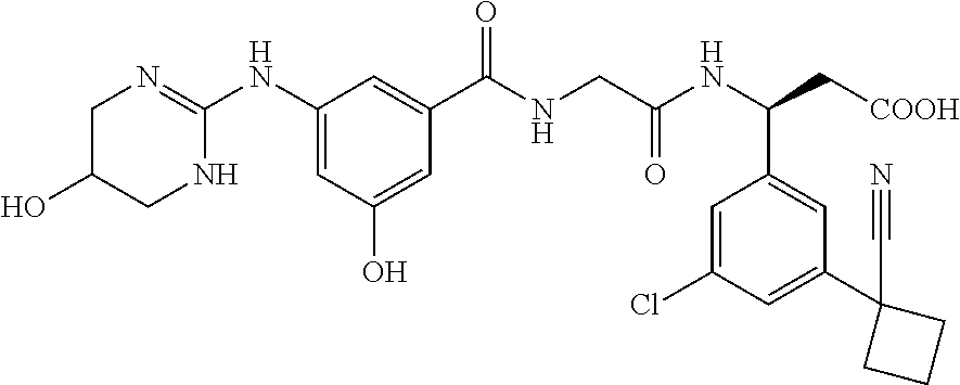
C1(NC2=NCC(O)CN2)=CC(O)=CC(C(NCC(NC(C[COOH])C2=CC(C3(C#N)CCC3)=CC(Cl)=C2)=O)=O)=C1
